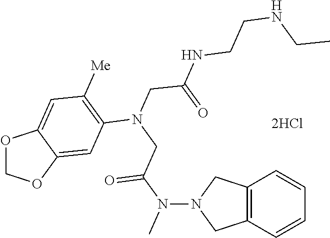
[2HCl].O1COC2=CC(N(CC(N(C)N3CC4=C(C3)C=CC=C4)=O)CC(=O)NCCNCC)=C([Me])C=C12
